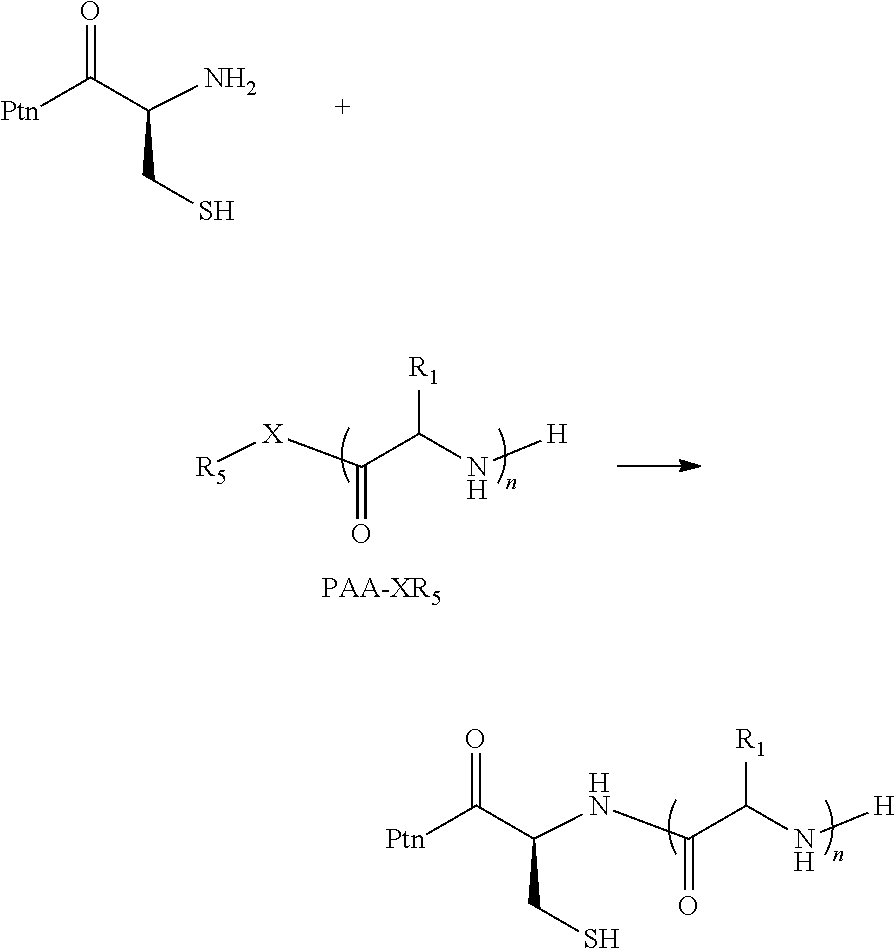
C(N)(C([Ptn])=O)CS.[R5][X]C(C(N[H])[R1])=O.[PAA-XR5].C(NC(C(N[H])[R1])=O)(C([Ptn])=O)CS
